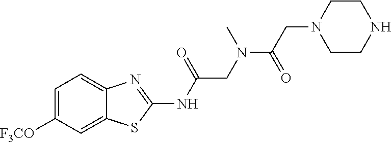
C1=C([F3CO])C=C2C(=C1)N=C(NC(CN(C(CN1CCNCC1)=O)C)=O)S2
